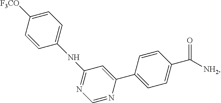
C1([F3CO])=CC=C(NC2=NC=NC(C3=CC=C(C(=O)[NH2])C=C3)=C2)C=C1
